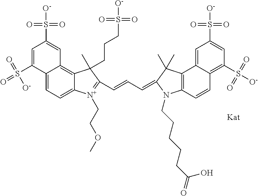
C12=CC=C3C(=C1C=C(S(=O)(=O)[O-])C=C2S(=O)(=O)[O-])C(CCCS(=O)(=O)[O-])(C)C(C=CC=C1C(C)(C)C2=C(N1CCCCCC(=O)O)C=CC1=C(S(=O)(=O)[O-])C=C(S([O-])(=O)=O)C=C21)=[N+]3CCOC
